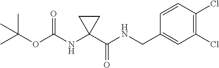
O(C(C)(C)C)C(=O)NC1(C(NCC2=CC(Cl)=C(Cl)C=C2)=O)CC1
